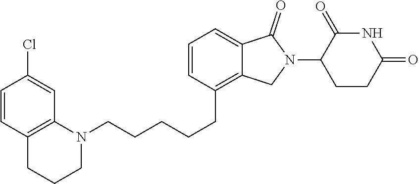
C1=CC2=C(C=C1Cl)N(CCCCCC1=C3C(=CC=C1)C(=O)N(C1CCC(=O)NC1=O)C3)CCC2
